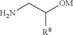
NCC([OM])[R8]
